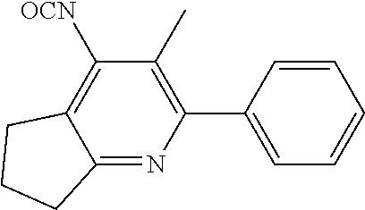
C1CCC2=NC(C3=CC=CC=C3)=C(C)C([OCN])=C12
